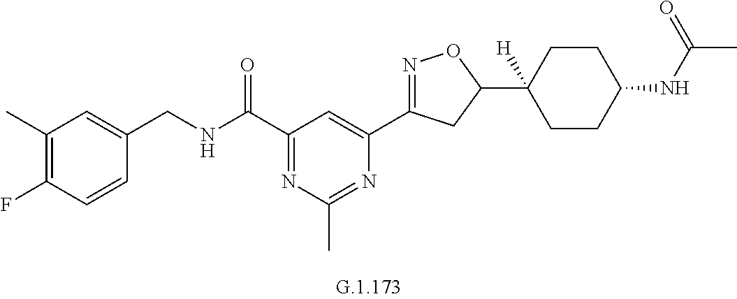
C1(C)=C(F)C=CC(CNC(C2=NC(C)=NC(C3=NOC(C4([H])CCC(NC(C)=O)CC4)C3)=C2)=O)=C1
